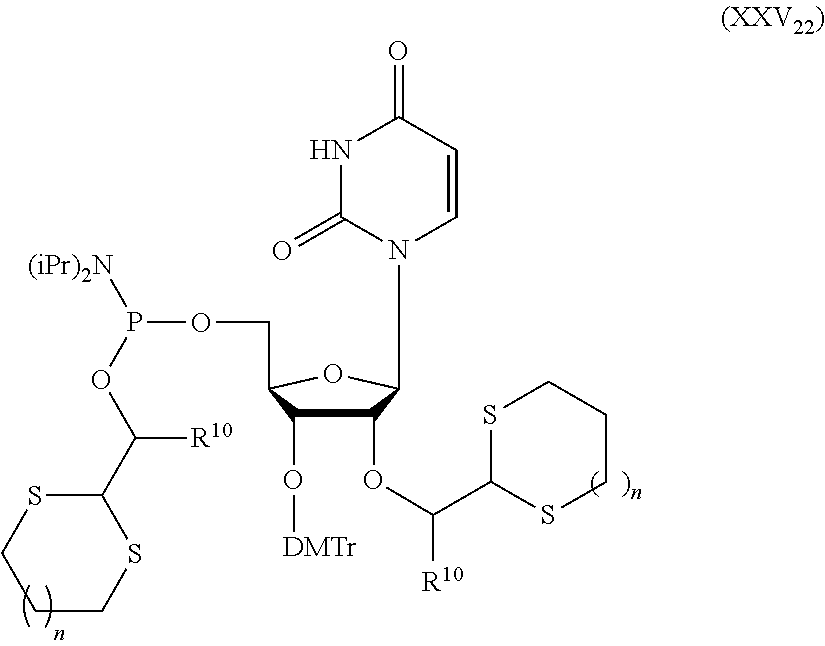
C1(OC(C2SCCCS2)[R10])C(O[DMTr])C(COP([(iPr)2N])OC(C2SCCCS2)[R10])OC1N1C=CC(=O)NC1=O
